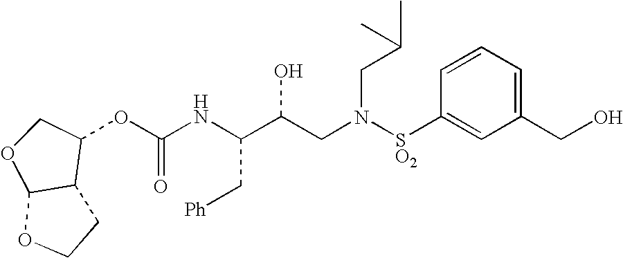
C(NC(C(CN([SO2]C1=CC(CO)=CC=C1)CC(C)C)O)C[Ph])(=O)OC1C2C(OC1)OCC2
